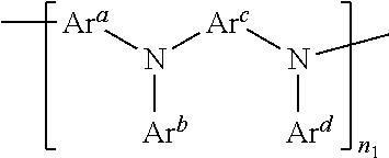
C[Ara]N([Arc]N(C)[Ard])[Arb]
